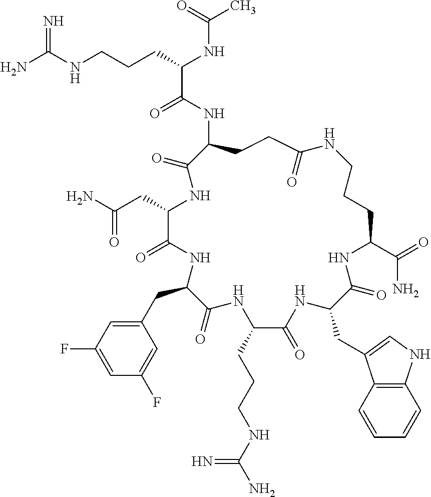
NC(NCCCC(NC(C)=O)C(=O)NC1CCC(=O)NCCCC(C(=O)N)NC(=O)C(CC2=CNC3=C2C=CC=C3)NC(=O)C(CCCNC(N)=N)NC(=O)C(CC2=CC(F)=CC(F)=C2)NC(=O)C(CC(=O)N)NC1=O)=N
